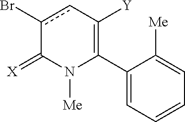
C1(C2=C([Y])cc(Br)C(=[X])N2[Me])=CC=CC=C1[Me]
